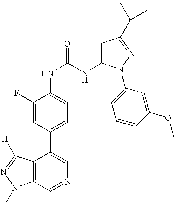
C12=C(C=NC=C1C1=CC=C(NC(NC3=CC(C(C)(C)C)=NN3C3=CC=CC(OC)=C3)=O)C(F)=C1)N(C)N=C2[H]
